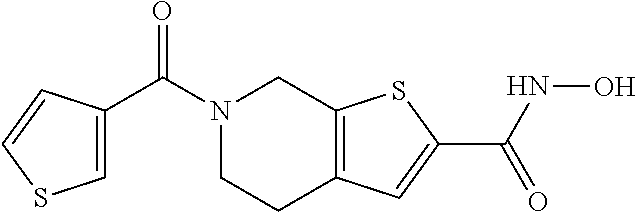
C(N1CCC2=C(C1)SC(C(NO)=O)=C2)(C1=CSC=C1)=O
